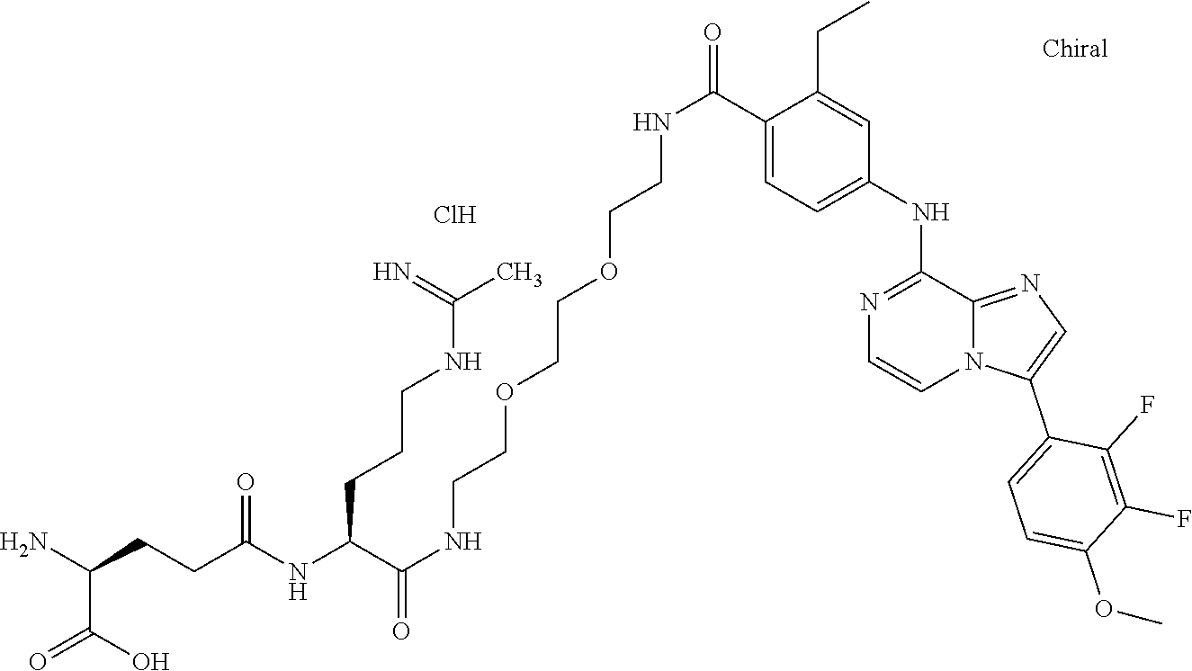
C1(C(NCCOCCOCCNC(=O)C(NC(CCC(C(O)=O)N)=O)CCCNC(=N)C)=O)=CC=C(NC2=NC=CN3C2=NC=C3C2=CC=C(OC)C(F)=C2F)C=C1CC.Cl
